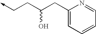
C1(CC(CC->C)O)=CC=CC=N1
